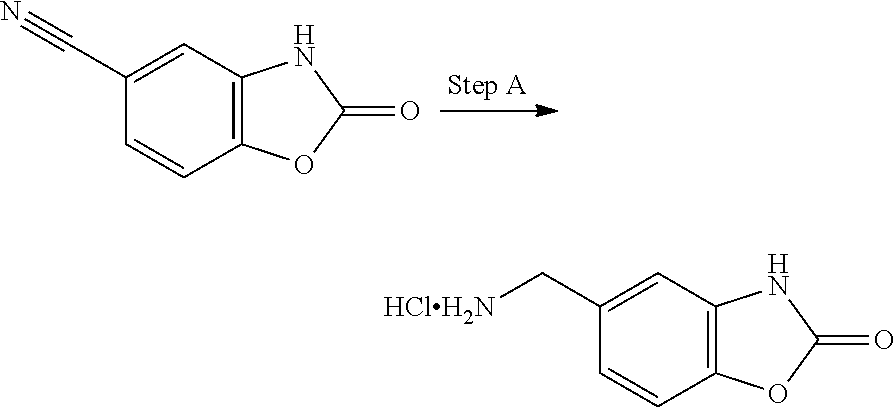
C12=C(C=C(C#N)C=C1)NC(=O)O2.C12=C(C=C(C[HClH2N])C=C1)NC(=O)O2
